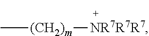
C[(CH2)m][NR7R7R7]
